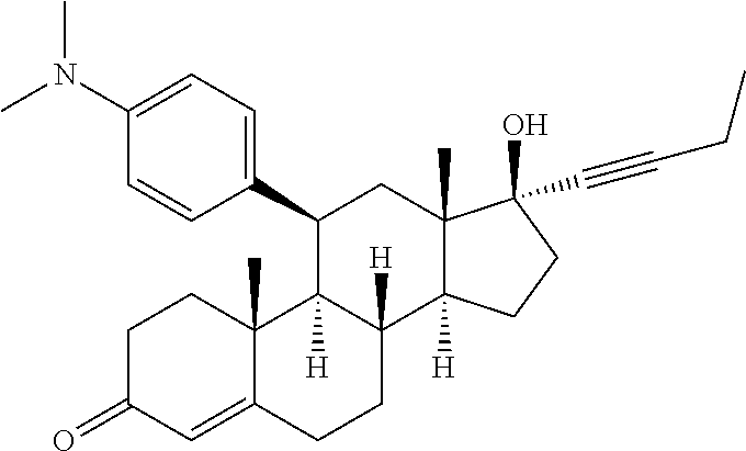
CN(C1=CC=C(C2C3([H])C([H])(C4([H])C(C)(C(C#CCC)(O)CC4)C2)CCC2=CC(=O)CCC23C)C=C1)C
